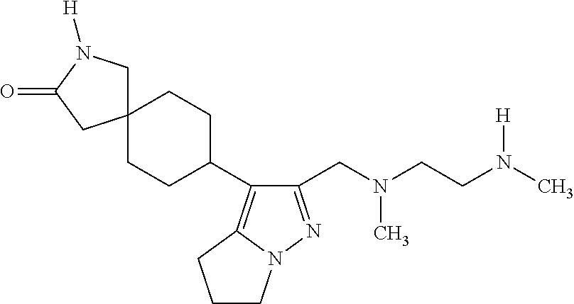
C1(CN(CCN(C)[H])C)=NN2C(=C1C1CCC3(CC1)CN([H])C(=O)C3)CCC2
